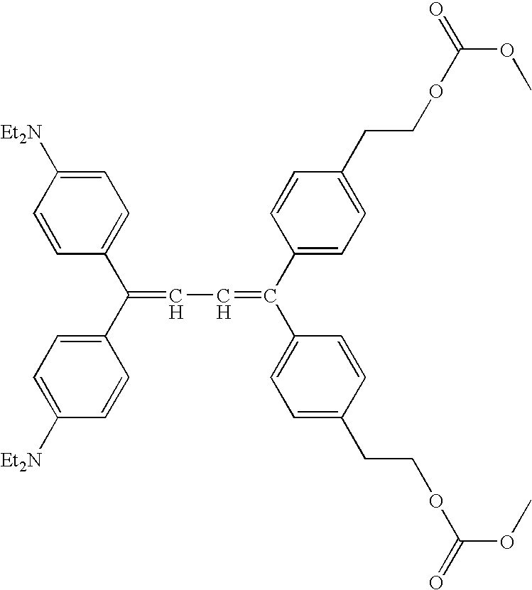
C(=C(C1=CC=C(CCOC(=O)OC)C=C1)C1=CC=C(CCOC(=O)OC)C=C1)C=C(C1=CC=C([Et2N])C=C1)C1=CC=C([Et2N])C=C1
